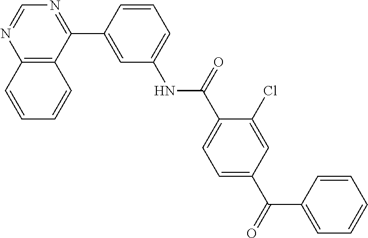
C12=C(C(C3=CC(NC(C4=CC=C(C(C5=CC=CC=C5)=O)C=C4Cl)=O)=CC=C3)=NC=N1)C=CC=C2
